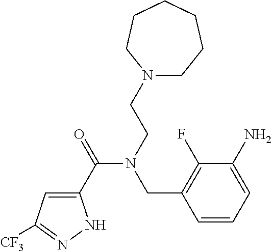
C1(C(=O)N(CCN2CCCCCC2)CC2=C(F)C(N)=CC=C2)=CC([CF3])=NN1
